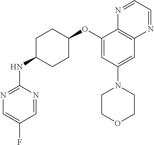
C1=NC(NC2CCC(OC3=CC(N4CCOCC4)=CC4=C3N=CC=N4)CC2)=NC=C1F
